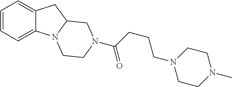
C1=CC=C2C(=C1)CC1N2CCN(C(CCCN2CCN(C)CC2)=O)C1
